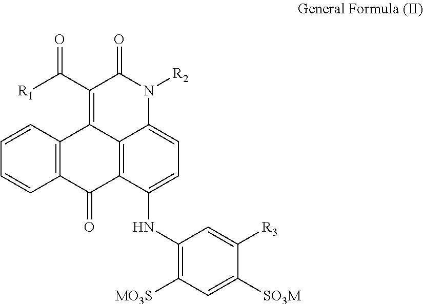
C12=C(C=CC=C1)C1=C(C([R1])=O)C(=O)N([R2])C3=CC=C(NC4=C([MO3S])C=C([SO3M])C([R3])=C4)C(=C13)C2=O
